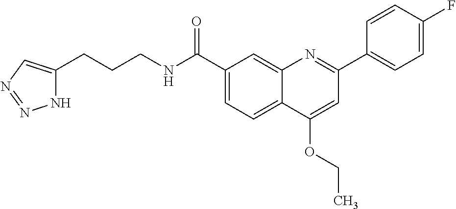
C1(C(NCCCC2=CN=NN2)=O)=CC=C2C(=C1)N=C(C1=CC=C(F)C=C1)C=C2OCC
